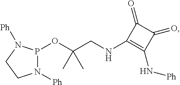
P1(OC(CNC2=C(N[Ph])C(=O)C2=O)(C)C)N([Ph])CCN1[Ph]
